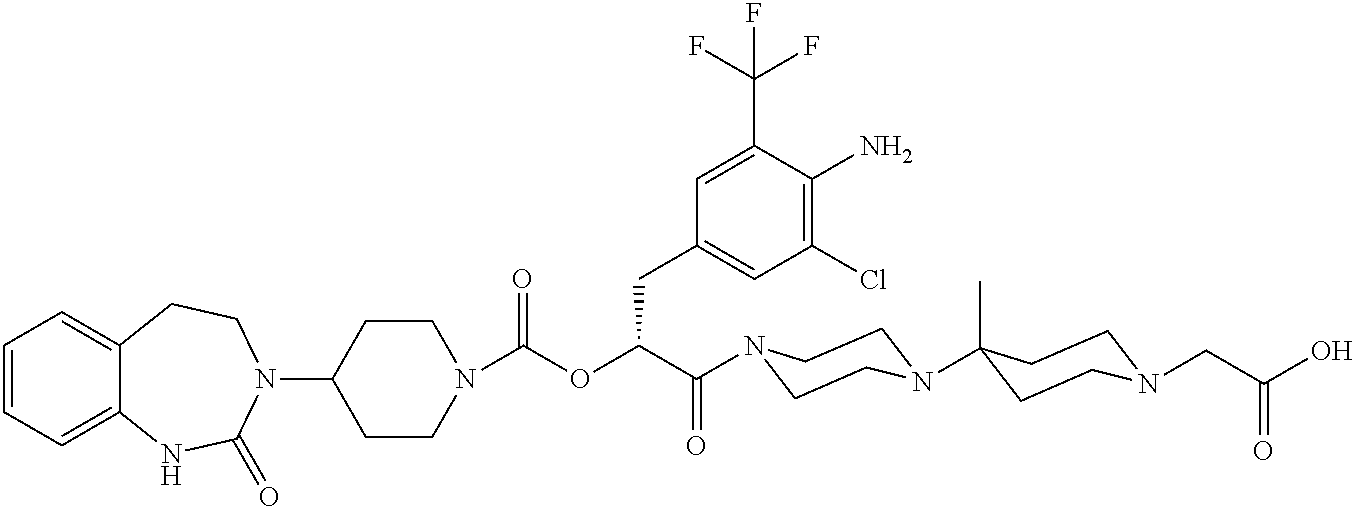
C1=CC=C2C(=C1)CCN(C1CCN(C(OC(C(=O)N3CCN(C4(C)CCN(CC(O)=O)CC4)CC3)CC3=CC(Cl)=C(N)C(C(F)(F)F)=C3)=O)CC1)C(=O)N2
